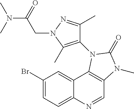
C1(Br)=CC=C2C(=C1)C1=C(C=N2)N(C)C(=O)N1C1=C(C)N(CC(N(C)C)=O)N=C1C
